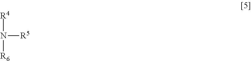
[R4]N([R6])[R5]
